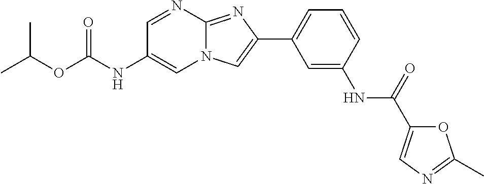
C1=NC2=NC(C3=CC=CC(NC(=O)C4=CN=C(C)O4)=C3)=CN2C=C1NC(OC(C)C)=O
